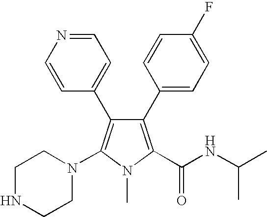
C1(C2=CC=C(F)C=C2)=C(C(NC(C)C)=O)N(C)C(N2CCNCC2)=C1C1=CC=NC=C1
